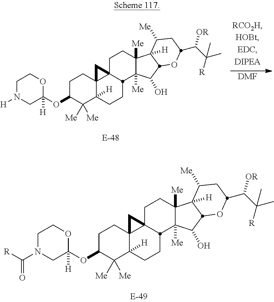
[DMF].C1N([H])CC(OC2C([Me])([Me])C3([H])C4(CC2)C2(CCC5([Me])C([Me])(C(O)C6C5([H])C([Me])CC(C(C([R])(C)C)[OR])O6)C2CC3)C4)([H])OC1.C1N(C([R])=O)CC(OC2C([Me])([Me])C3([H])C4(CC2)C2(CCC5([Me])C([Me])(C(O)C6C5([H])C([Me])CC(C(C([R])(C)C)[OR])O6)C2CC3)C4)([H])OC1
